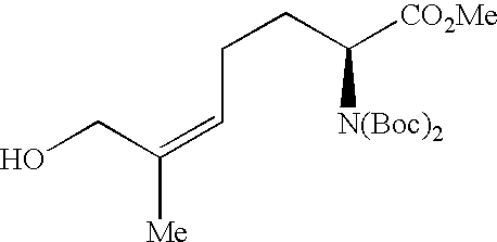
C(C(=CCCC([N(Boc)2])[CO2Me])[Me])O
